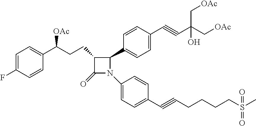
C1(CCC(C2=CC=C(F)C=C2)[OAc])C(=O)N(C2=CC=C(C#CCCCCS(C)(=O)=O)C=C2)C1C1=CC=C(C#CC(C[OAc])(O)C[OAc])C=C1
